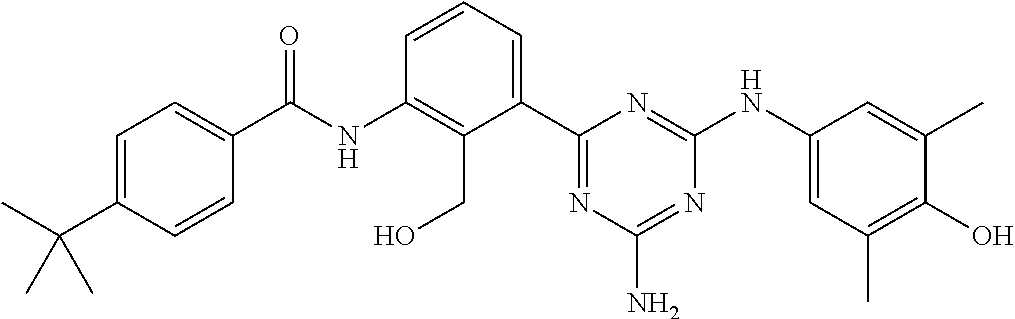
N(C1=C(CO)C(C2=NC(N)=NC(NC3=CC(C)=C(O)C(C)=C3)=N2)=CC=C1)C(=O)C1=CC=C(C(C)(C)C)C=C1
